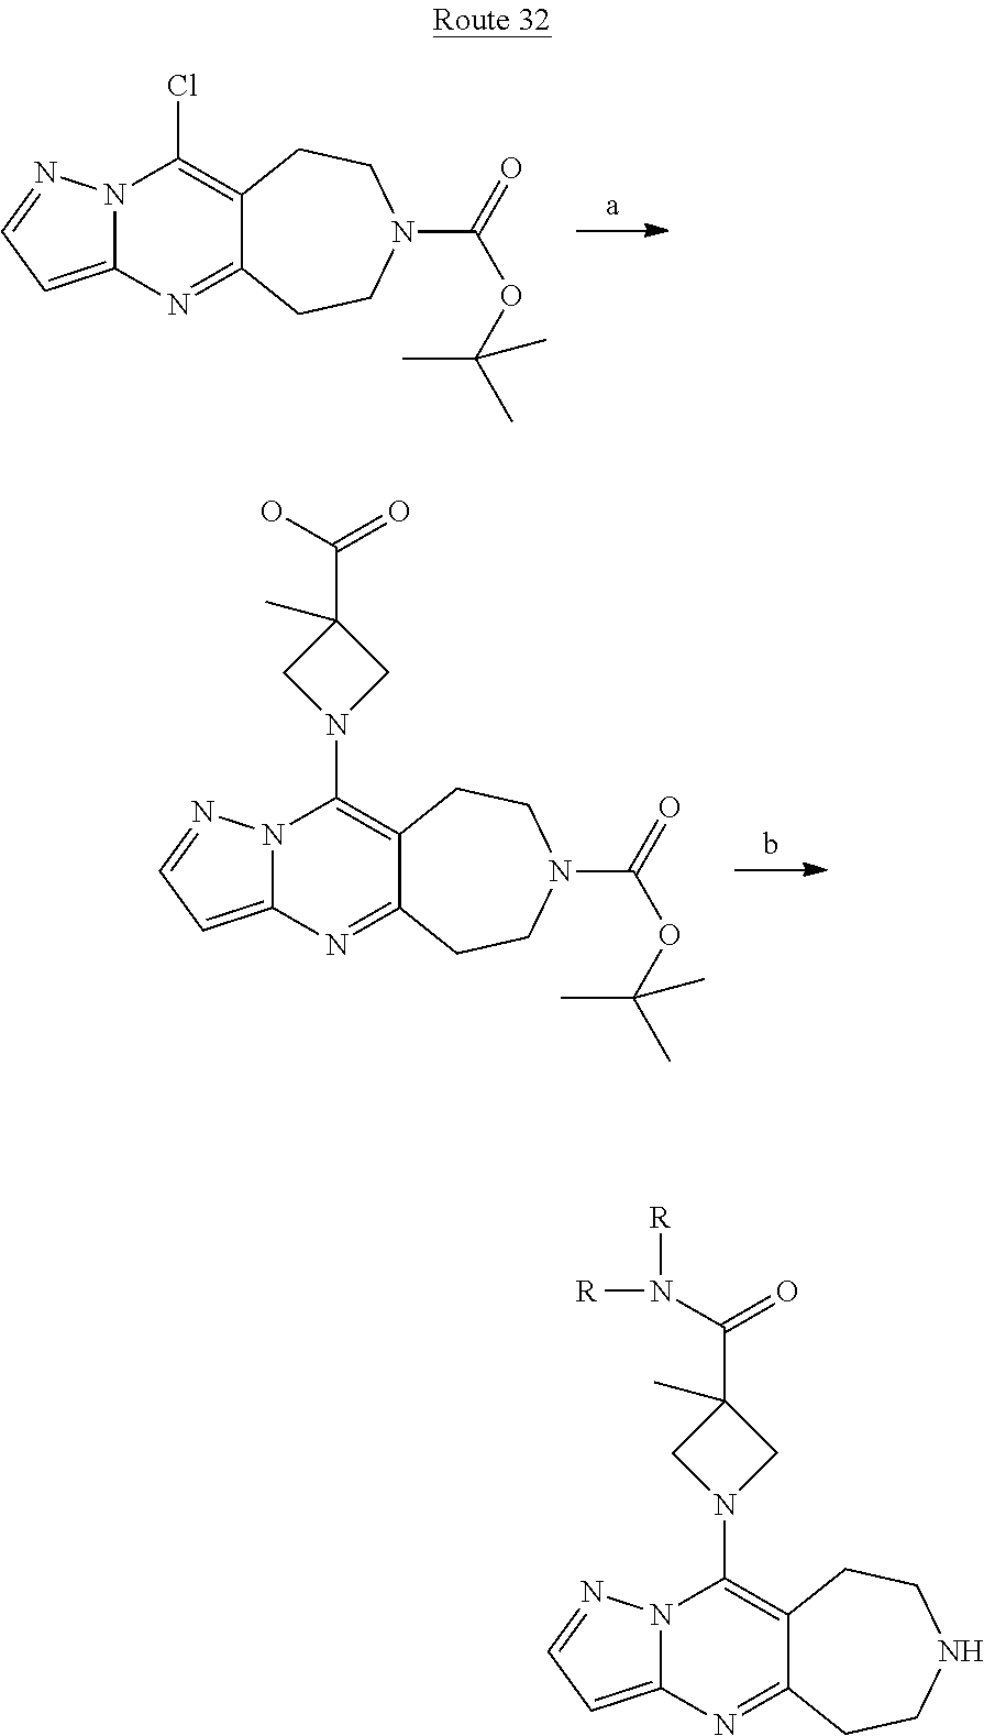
N12C(=CC=N1)N=C1C(=C2Cl)CCN(C(=O)OC(C)(C)C)CC1.N12C(=CC=N1)N=C1C(=C2N2CC(C(O)=O)(C)C2)CCN(C(=O)OC(C)(C)C)CC1.N12C(=CC=N1)N=C1C(=C2N2CC(C(N([R])[R])=O)(C)C2)CCNCC1
